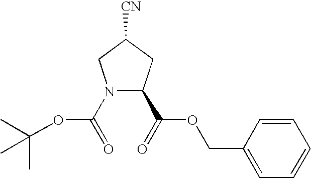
N1(C(=O)OC(C)(C)C)C(C(=O)OCC2=CC=CC=C2)CC([CN])C1
